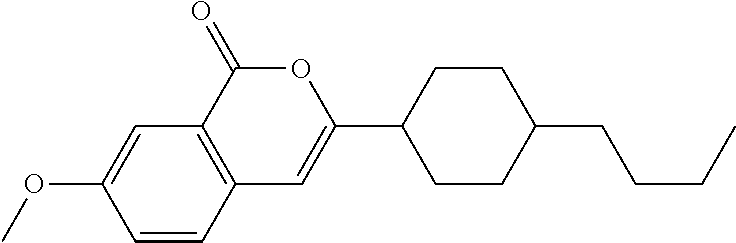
C12=C(C(=O)OC(C3CCC(CCCC)CC3)=C1)C=C(OC)C=C2
